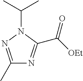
C1(C)=NN(C(C)C)C(C([OEt])=O)=N1
